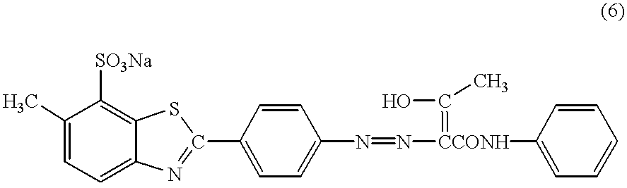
C1(C)=CC=C2C(=C1[SO3Na])SC(C1=CC=C(N=N[CCONH](C3=CC=CC=C3)=C(O)C)C=C1)=N2
